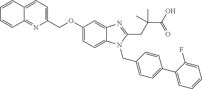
C1=CC2=CC=C(COC3=CC=C4C(=C3)N=C(CC(C(O)=O)(C)C)N4CC3=CC=C(C4=CC=CC=C4F)C=C3)N=C2C=C1
